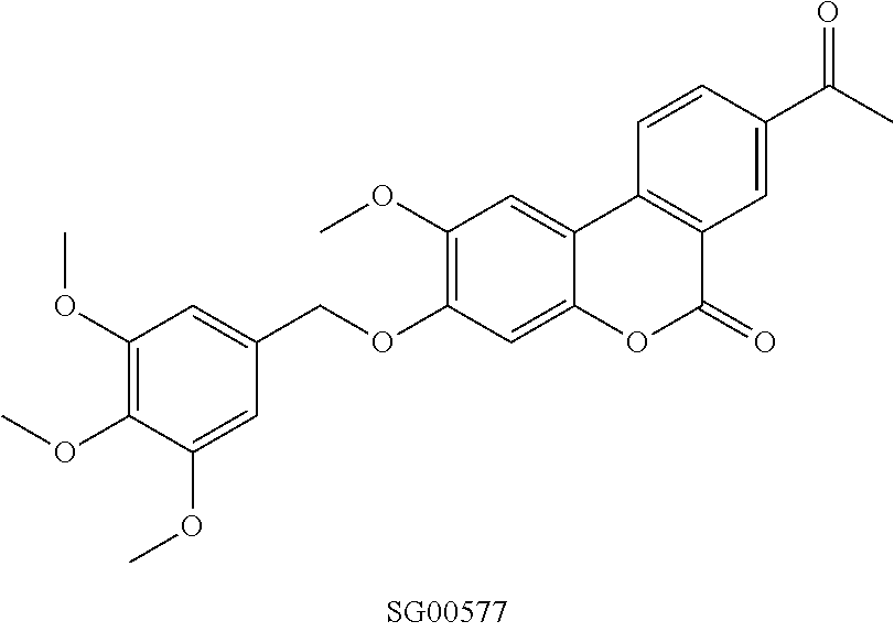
O(C1=C(OC)C=C2C(=C1)OC(=O)C1=C2C=CC(C(C)=O)=C1)CC1=CC(OC)=C(OC)C(OC)=C1
